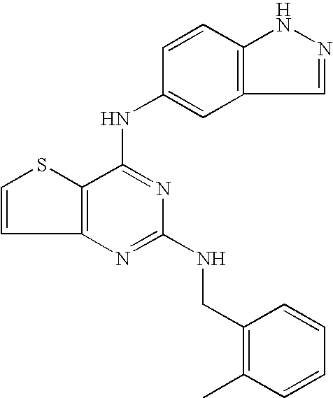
C12=C(C(NC3=CC4=C(C=C3)NN=C4)=NC(NCC3=C(C)C=CC=C3)=N1)SC=C2
